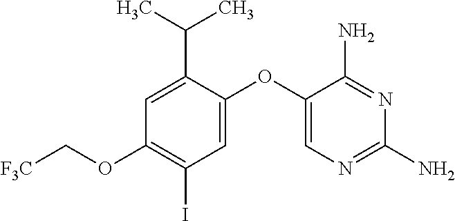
C1=C(C(C)C)C(OC2=CN=C(N)N=C2N)=CC(I)=C1OC[CF3]
